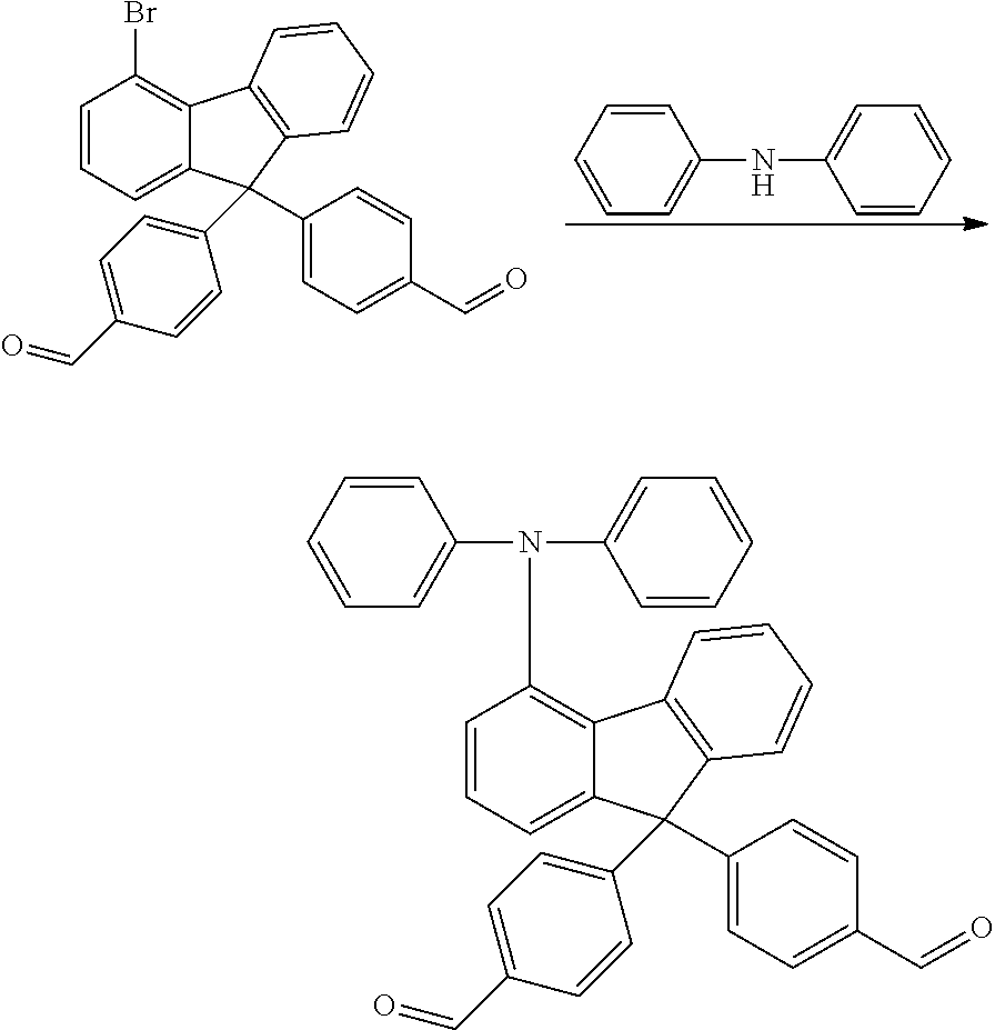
C1=CC=C2C(=C1Br)C1=C(C2(C2=CC=C(C=O)C=C2)C2=CC=C(C=O)C=C2)C=CC=C1.C1=CC=CC=C1NC1=CC=CC=C1.C1=CC=C2C(=C1N(C1=CC=CC=C1)C1=CC=CC=C1)C1=C(C2(C2=CC=C(C=O)C=C2)C2=CC=C(C=O)C=C2)C=CC=C1
